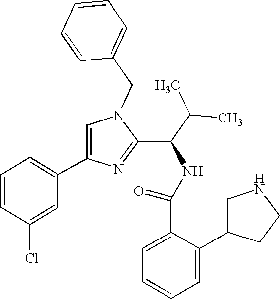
N1(CC2=CC=CC=C2)C=C(C2=CC=CC(Cl)=C2)N=C1C(C(C)C)NC(C1=CC=CC=C1C1CNCC1)=O
